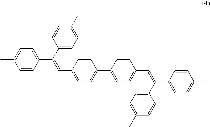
C1=C(C)C=CC(C(=CC2=CC=C(C3=CC=C(C=C(C4=CC=C(C)C=C4)C4=CC=C(C)C=C4)C=C3)C=C2)C2=CC=C(C)C=C2)=C1
